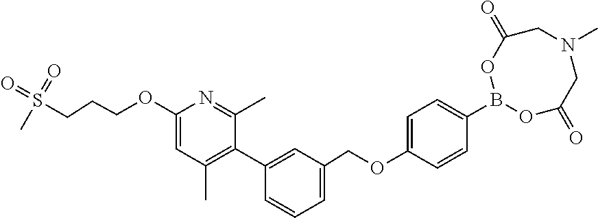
C1(OCCCS(C)(=O)=O)=CC(C)=C(C2=CC(COC3=CC=C(B4OC(=O)CN(C)CC(=O)O4)C=C3)=CC=C2)C(C)=N1
